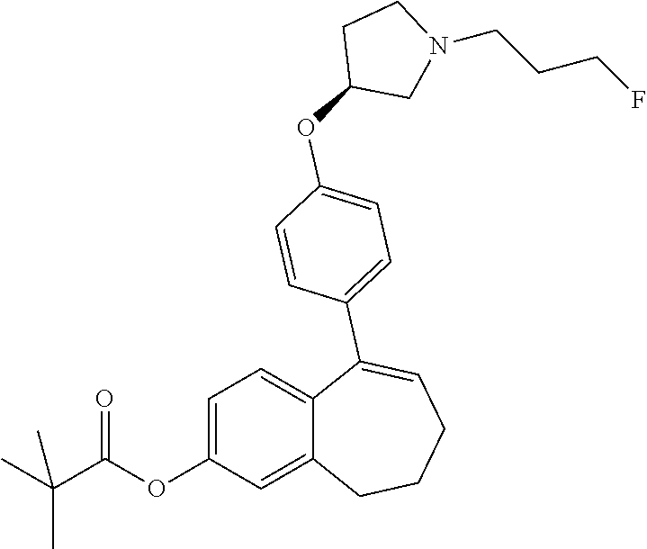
C1=C(OC(=O)C(C)(C)C)C=C2C(=C1)C(C1=CC=C(OC3CN(CCCF)CC3)C=C1)=CCCC2
